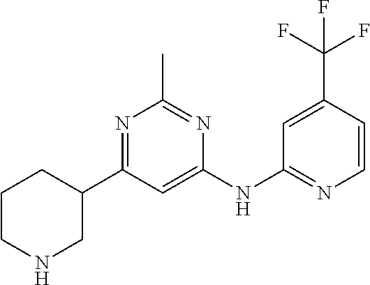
C1(NC2=NC=CC(C(F)(F)F)=C2)=CC(C2CCCNC2)=NC(C)=N1
